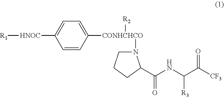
C1=CC([CONHCHCO]([R2])N2CCCC2C(NC(C([CF3])=O)[R3])=O)=CC=C1[HNOC][R1]
